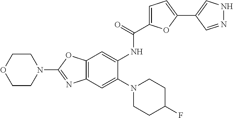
C12=C(C=C(N3CCC(F)CC3)C(NC(C3=CC=C(C4=CNN=C4)O3)=O)=C1)N=C(N1CCOCC1)O2
